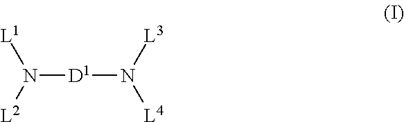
N([D1]N([L4])[L3])([L2])[L1]
